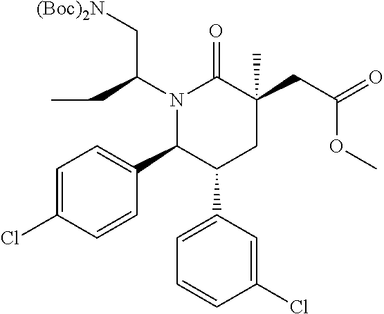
N1(C(CC)C[(Boc)2N])C(C2=CC=C(Cl)C=C2)C(C2=CC=CC(Cl)=C2)CC(CC(=O)OC)(C)C1=O
